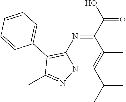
C1(C(O)=O)=NC2=C(C3=CC=CC=C3)C(C)=NN2C(C(C)C)=C1C
